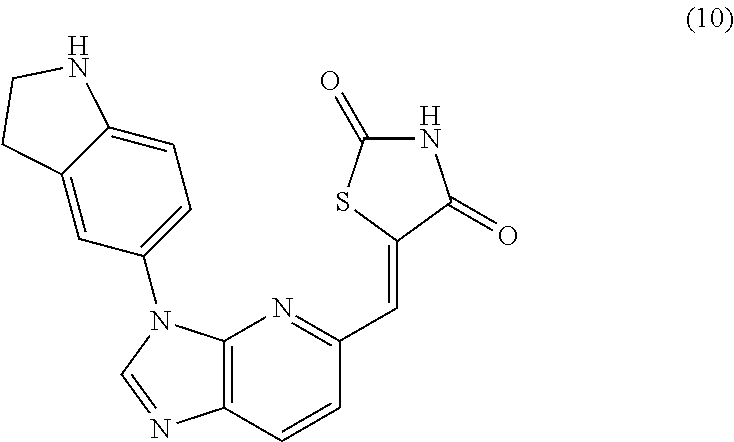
C12=C(N=C(C=C3C(=O)NC(=O)S3)C=C1)N(C1=CC=C3C(=C1)CCN3)C=N2
